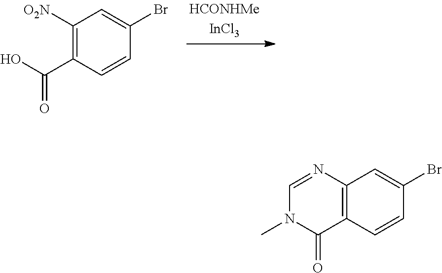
C1=NC2=C(C(=O)N1C)C=CC(Br)=C2.OC(C1=C([O2N])C=C(Br)C=C1)=O
